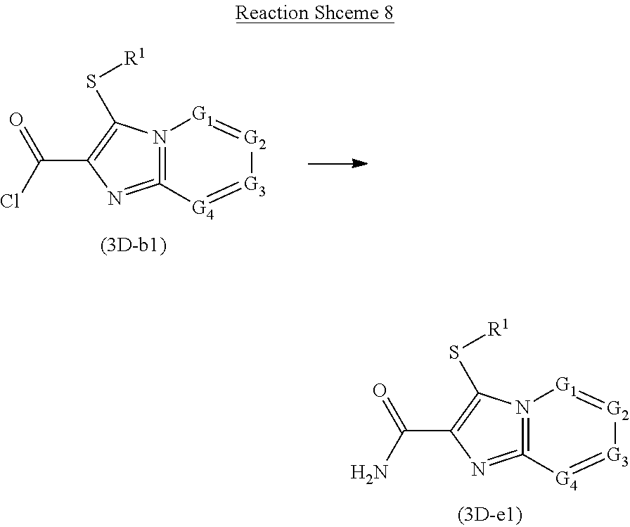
C(C1=C(S[R1])N2=C(=N1)[G4]=[G3][G2]=[G1]2)(Cl)=O.C(C1=C(S[R1])N2=C(=N1)[G4]=[G3][G2]=[G1]2)(N)=O
